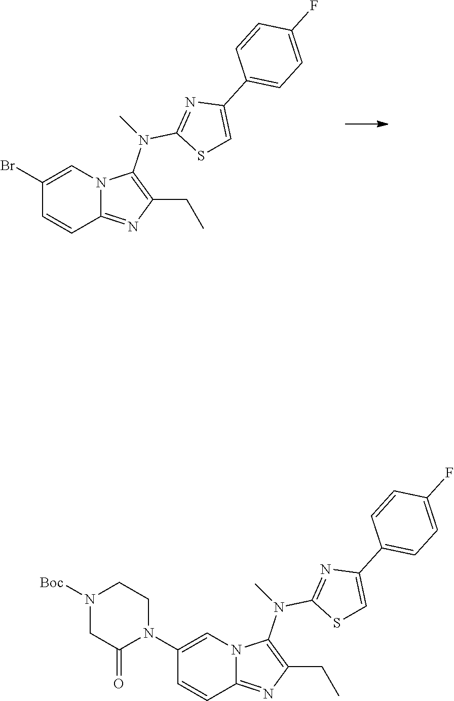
C1=C(Br)C=CC2=NC(CC)=C(N(C3=NC(C4=CC=C(F)C=C4)=CS3)C)N12.C1C(=O)N(C2=CN3C(=NC(CC)=C3N(C3=NC(C4=CC=C(F)C=C4)=CS3)C)C=C2)CCN1[Boc]
